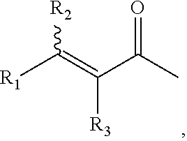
[R1]C(=C(C(C)=O)[R3])[R2]
